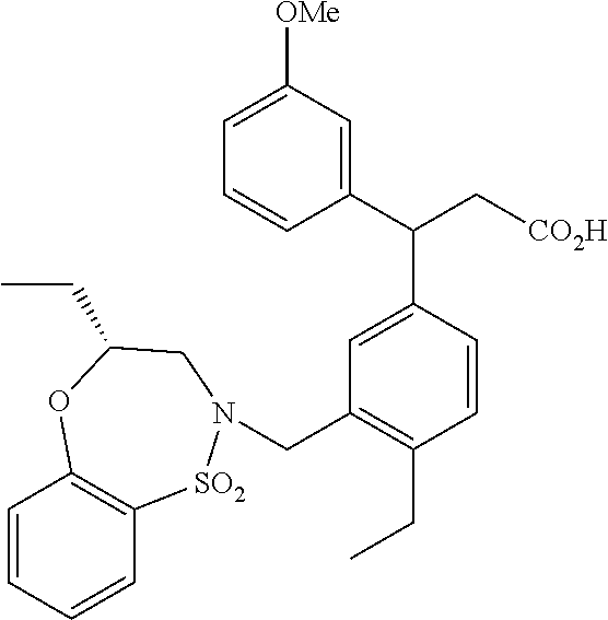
C1=CC=CC2=C1OC(CC)CN(CC1=C(CC)C=CC(C(C3=CC([OMe])=CC=C3)C[CO2H])=C1)[SO2]2
